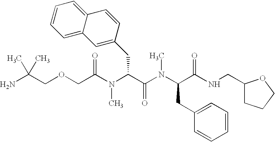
NC(COCC(N(C(C(N(C(C(NCC1CCCO1)=O)CC1=CC=CC=C1)C)=O)CC1=CC2=CC=CC=C2C=C1)C)=O)(C)C
